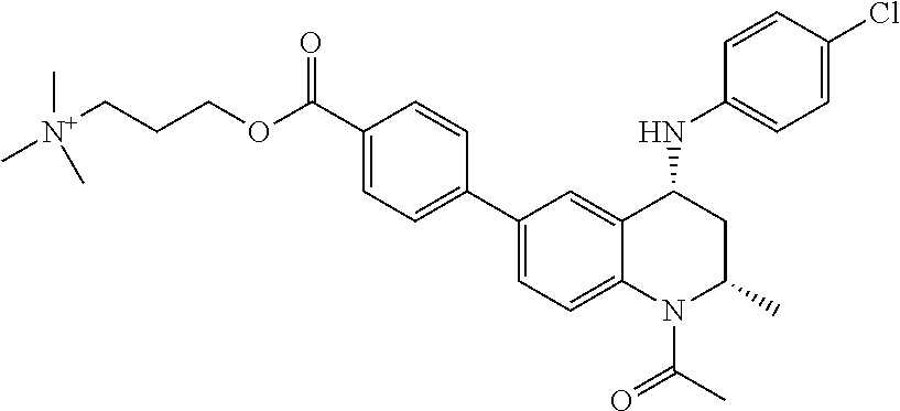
O(C(C1=CC=C(C2=CC=C3C(=C2)C(NC2=CC=C(Cl)C=C2)CC(C)N3C(C)=O)C=C1)=O)CCC[N+](C)(C)C
